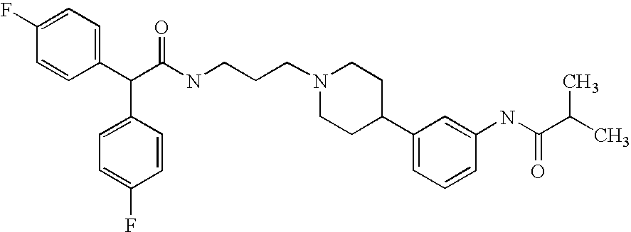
C(C(C1=CC=C(F)C=C1)C1=CC=C(F)C=C1)(NCCCN1CCC(C2=CC=CC(NC(C(C)C)=O)=C2)CC1)=O
